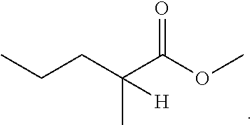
CCCC(C(OC)=O)(C)[H]
